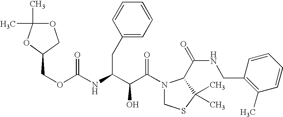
O(C(NC(C(C(N1CSC(C)(C)C1C(NCC1=C(C)C=CC=C1)=O)=O)O)CC1=CC=CC=C1)=O)CC1COC(C)(C)O1
